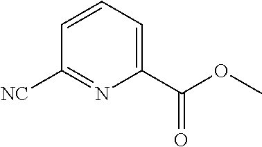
C1=CC=C(C(OC)=O)N=C1[NC]
